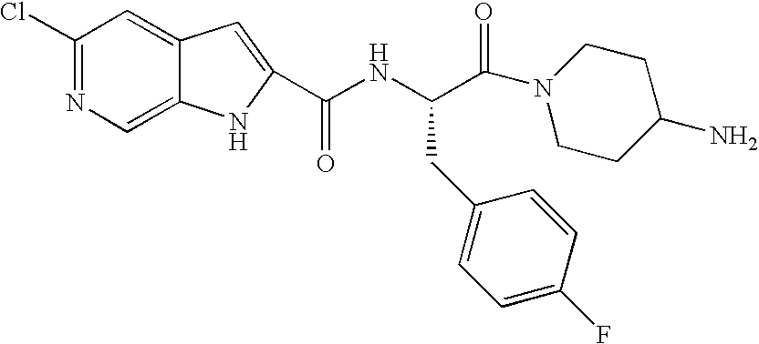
C1(Cl)=NC=C2C(=C1)C=C(C(NC(C(N1CCC(N)CC1)=O)CC1=CC=C(F)C=C1)=O)N2
